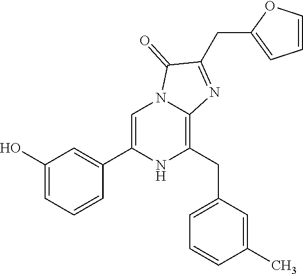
C1(O)=CC=CC(C2=CN3C(=C(CC4=CC=CC(C)=C4)N2)N=C(CC2=CC=CO2)C3=O)=C1
